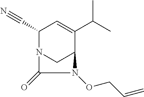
C(C1N2CC(C(C(C)C)=C1)N(OCC=C)C2=O)#N
